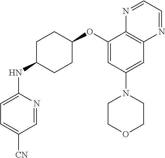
C1=NC(NC2CCC(OC3=CC(N4CCOCC4)=CC4=C3N=CC=N4)CC2)=CC=C1[CN]
